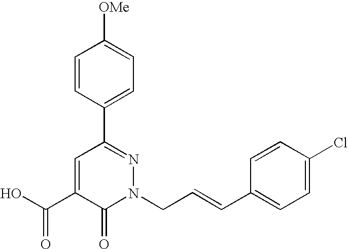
C1=CC(C2=NN(CC=CC3=CC=C(Cl)C=C3)C(=O)C(C(O)=O)=C2)=CC=C1[OMe]
